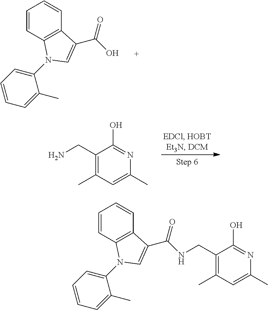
C1=CC2=C(C=C1)C(C(O)=O)=CN2C1=CC=CC=C1C.C1(CN)=C(C)C=C(C)N=C1O.C1=CC2=C(C=C1)C(C(NCC1=C(C)C=C(C)N=C1O)=O)=CN2C1=CC=CC=C1C
